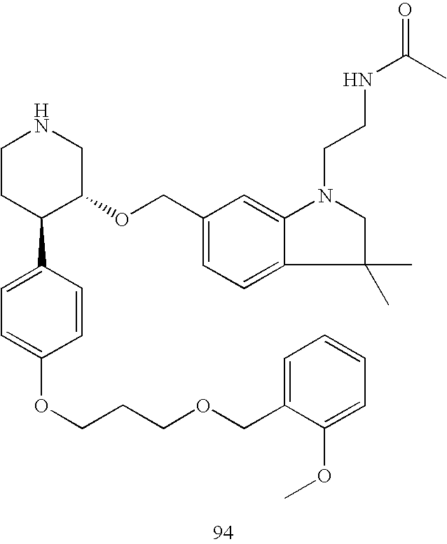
C1CC(C2=CC=C(OCCCOCC3=CC=CC=C3OC)C=C2)C(OCC2=CC=C3C(=C2)N(CCNC(=O)C)CC3(C)C)CN1
